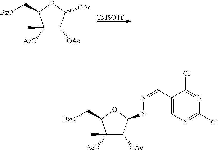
[TMSOTf].C1([AcO])(C)C([OAc])C([OAc])OC1C[BzO].C1([AcO])(C)C([OAc])C(N2C3=C(C=N2)C(Cl)=NC(Cl)=N3)OC1C[BzO]
